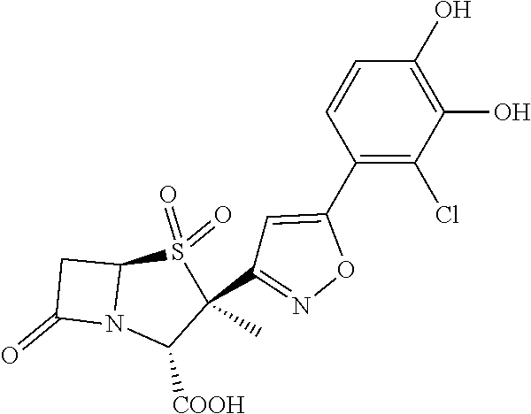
C1C(=O)N2C1S(=O)(=O)C(C)(C1=NOC(C3=C(Cl)C(O)=C(O)C=C3)=C1)C2[COOH]
